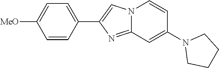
C1=CC(C2=CN3C(=N2)C=C(N2CCCC2)C=C3)=CC=C1[MeO]
